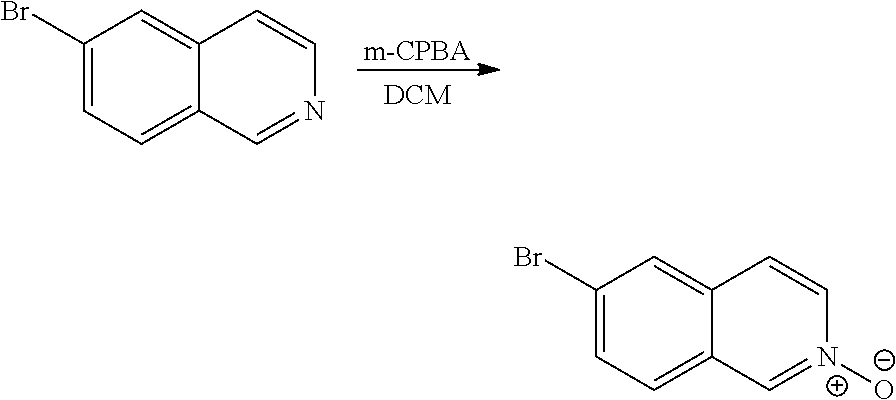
[m-CPBA].C12=CC(Br)=CC=C1C=NC=C2.C12=CC(Br)=CC=C1C=[N+]([O-])C=C2
